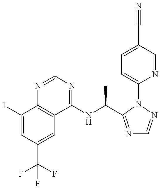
C1(I)=CC(C(F)(F)F)=CC2=C1N=CN=C2NC(C)C1=NC=NN1C1=CC=C(C#N)C=N1
